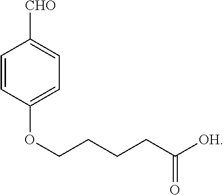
[CHO]C1=CC=C(OCCCCC([OH])=O)C=C1
